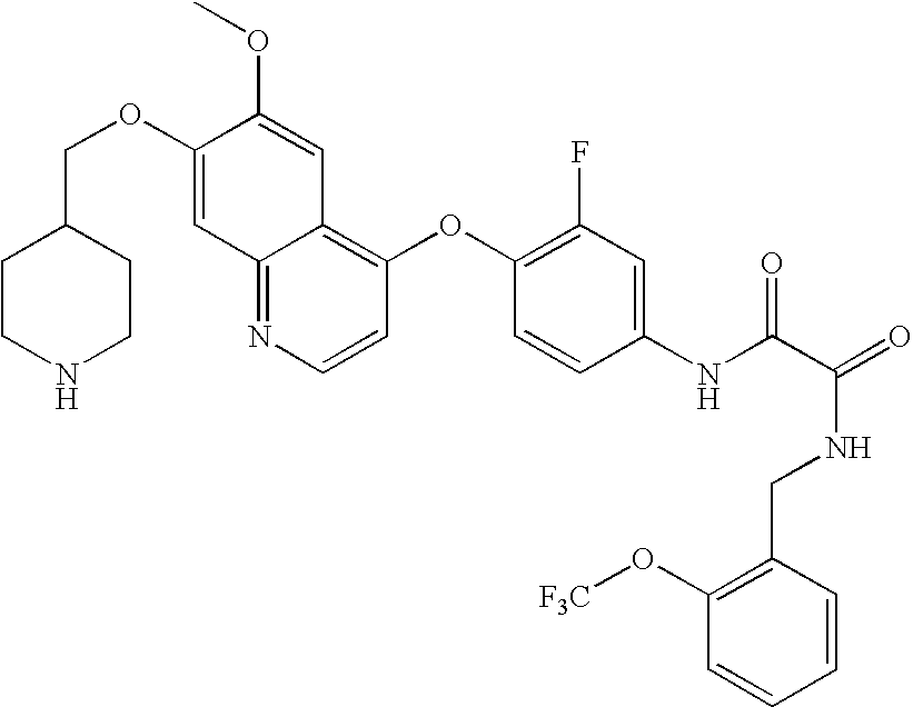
C12=NC=CC(OC3=C(F)C=C(NC(C(=O)NCC4=C(O[F3C])C=CC=C4)=O)C=C3)=C1C=C(OC)C(OCC1CCNCC1)=C2
